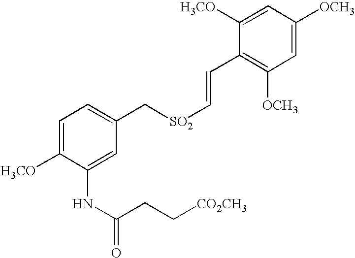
C1=C([H3CO])C(NC(=O)CC[CO2CH3])=CC(C[SO2]C=CC2=C([OCH3])C=C([OCH3])C=C2[H3CO])=C1
